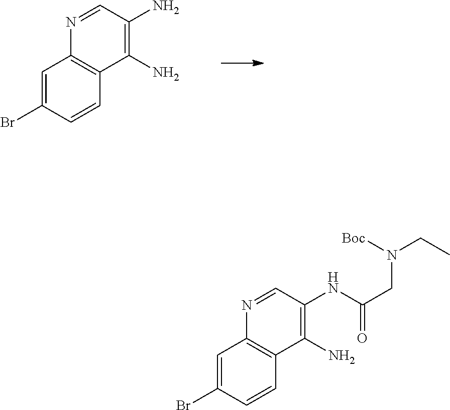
C1=C(Br)C=CC2=C1N=CC(N)=C2N.C1=C(Br)C=CC2=C1N=CC(NC(CN(CC)[Boc])=O)=C2N
